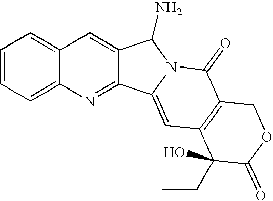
C1=CC=C2C(=C1)C=C1C(=N2)C2=CC3=C(C(=O)N2C1N)COC(=O)C3(O)CC
